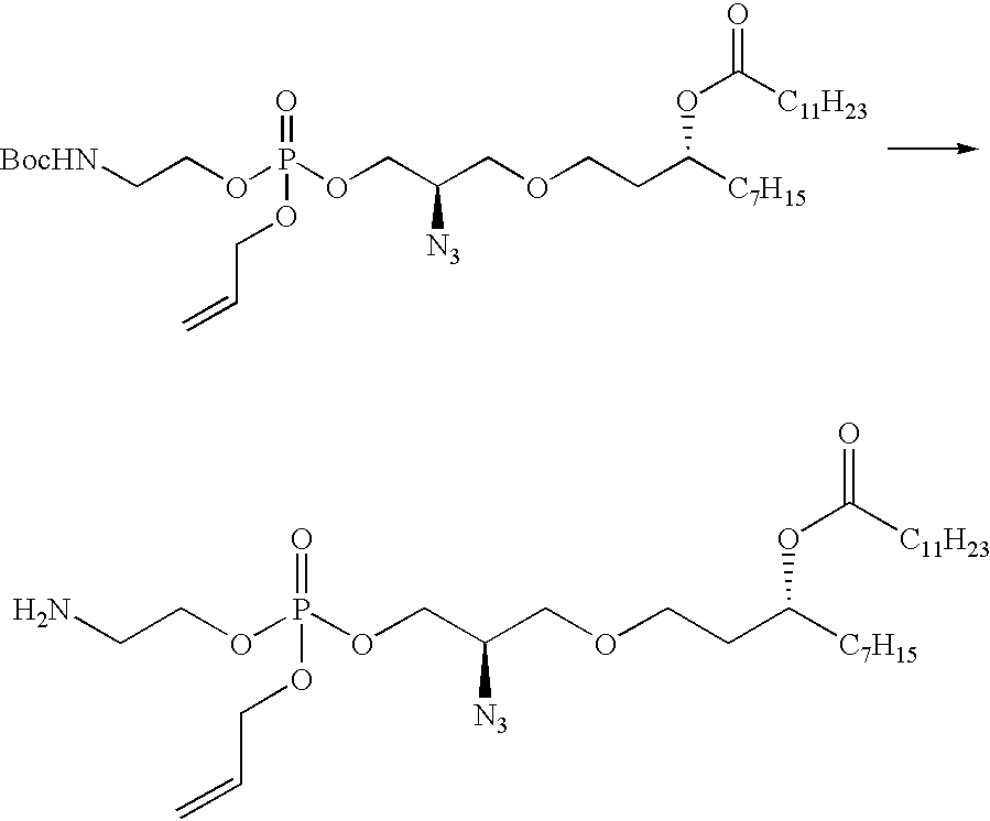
C(COCCC([C7H15])OC(=O)[C11H23])(COP(OCCN)(=O)OCC=C)[N3].C(COCCC([C7H15])OC(=O)[C11H23])(COP(OCC[BocHN])(=O)OCC=C)[N3]
